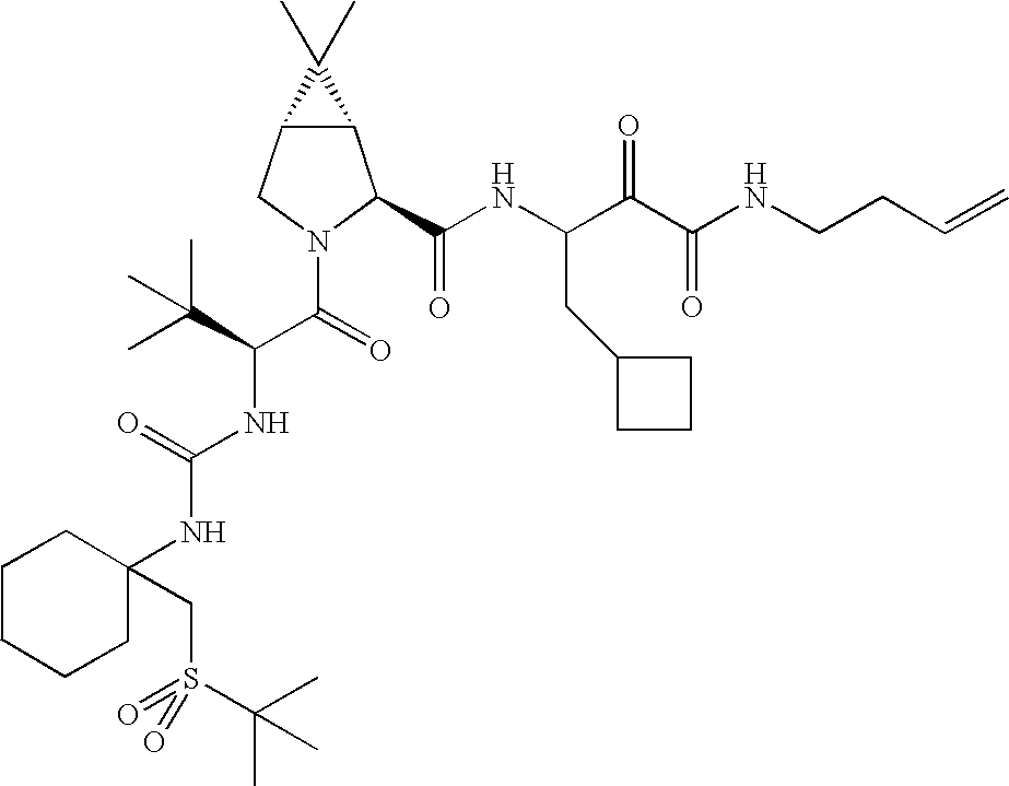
C12C(CN(C(C(NC(=O)NC3(CS(=O)(C(C)(C)C)=O)CCCCC3)C(C)(C)C)=O)C1C(NC(C(C(NCCC=C)=O)=O)CC1CCC1)=O)C2(C)C
